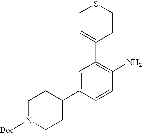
C1C=C(C2=C(N)C=CC(C3CCN([Boc])CC3)=C2)CCS1
